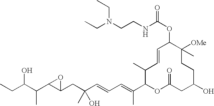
CCC(C(C1C(CC(C=CC=C(C2OC(=O)CC(O)CCC([OMe])(C)C(OC(NCCN(CC)CC)=O)C=CC2C)C)(O)C)O1)C)O
